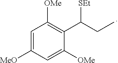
C1([OMe])=C(C(CC)[SEt])C([OMe])=CC([MeO])=C1
